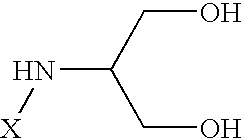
[X]NC(CO)CO
